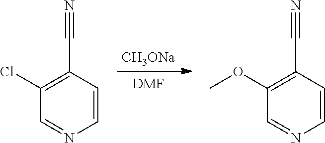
[CH3ONa].[DMF].C1(Cl)=C(C#N)C=CN=C1.C1(OC)=C(C#N)C=CN=C1
